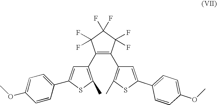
C1(C2=C(C)SC(C3=CC=C(OC)C=C3)=C2)=C(C2=C(C)SC(C3=CC=C(OC)C=C3)=C2)C(F)(F)C(F)(F)C1(F)F
